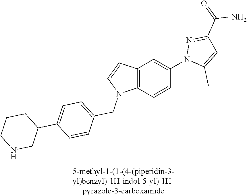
C12=C(C=CC(N3C(C)=CC(C(N)=O)=N3)=C1)N(CC1=CC=C(C3CCCNC3)C=C1)C=C2
